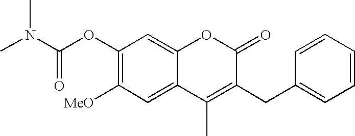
C1(OC(N(C)C)=O)=C([MeO])C=C2C(=C1)OC(=O)C(CC1=CC=CC=C1)=C2C
